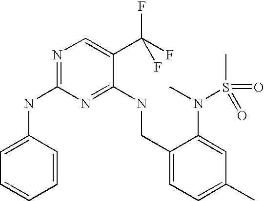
C1(CNC2=NC(NC3=CC=CC=C3)=NC=C2C(F)(F)F)=CC=C(C)C=C1N(C)S(C)(=O)=O
